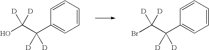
C1=CC=CC(C(C(Br)([D])[D])([D])[D])=C1.C1=CC=CC(C(C(O)([D])[D])([D])[D])=C1
